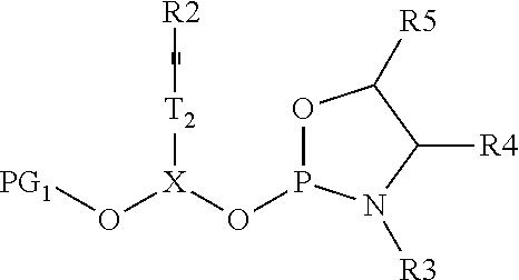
[PG1]O[X](OP1OC([R5])C([R4])N1[R3])[T2][R2]
